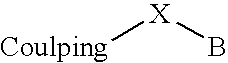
[Coulping][X]B
